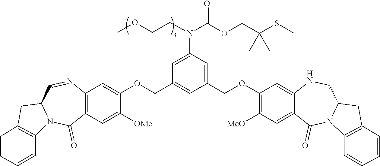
C1(COC2=CC3=C(C=C2[OMe])C(=O)N2C(C=N3)CC3=C2C=CC=C3)=CC(COC2=C([MeO])C=C3C(=C2)NCC2N(C3=O)C3=C(C2)C=CC=C3)=CC(N(C(OCC(SC)(C)C)=O)CCOC)=C1
